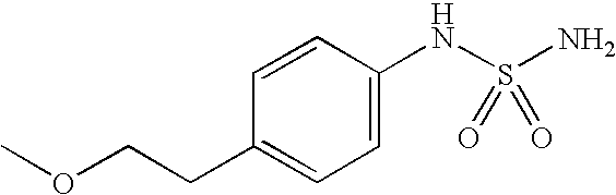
C1=CC(NS(N)(=O)=O)=CC=C1CCOC
